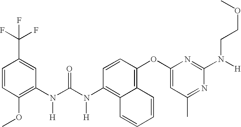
C1=CC(OC)=C(N(C(N(C2=C3C(=C(OC4=CC(C)=NC(N(CCOC)[H])=N4)C=C2)C=CC=C3)[H])=O)[H])C=C1C(F)(F)F
